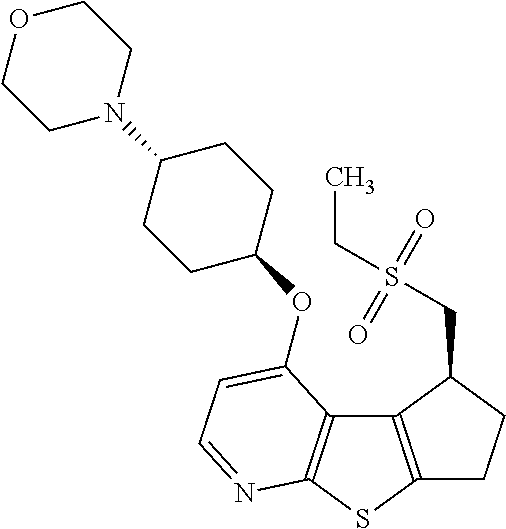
C1C2=C(C(CS(CC)(=O)=O)C1)C1=C(S2)N=CC=C1OC1CCC(N2CCOCC2)CC1
